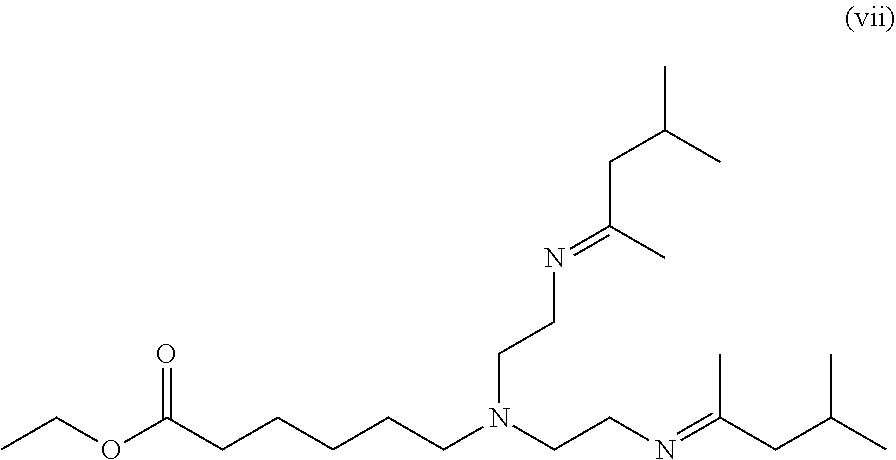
CCOC(CCCCCN(CCN=C(CC(C)C)C)CCN=C(CC(C)C)C)=O
